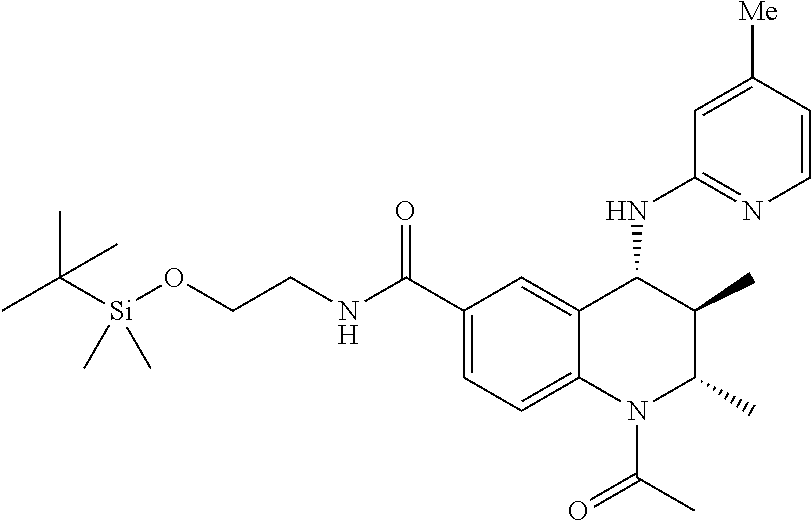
CC([Si](OCCNC(C1=CC=C2C(=C1)C(NC1=NC=CC([Me])=C1)C(C)C(C)N2C(C)=O)=O)(C)C)(C)C
